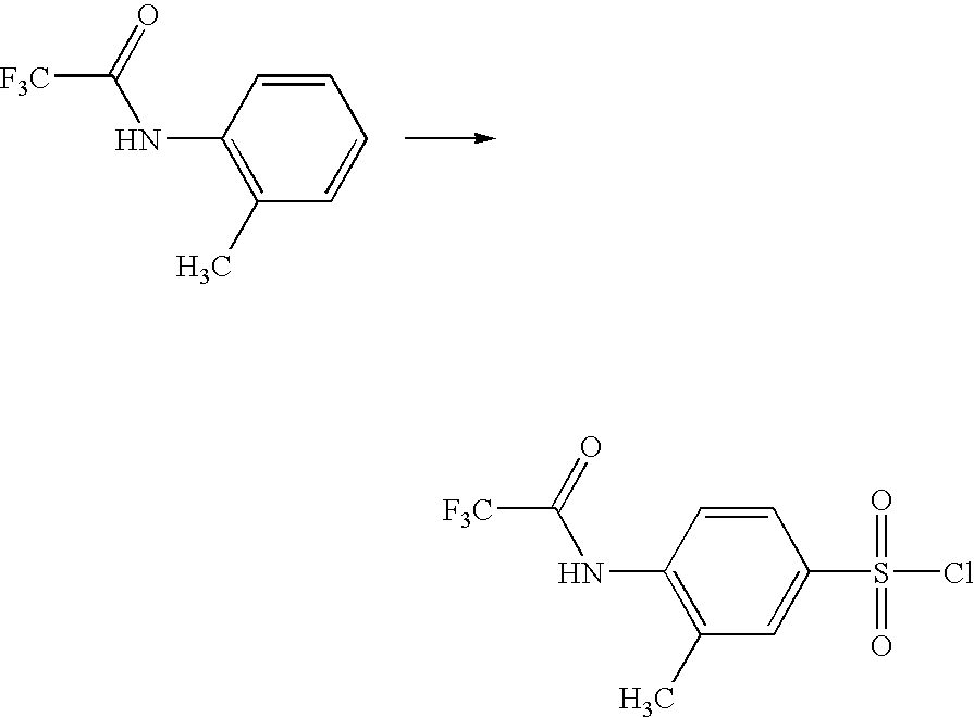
C1(NC([F3C])=O)=C(C)C=CC=C1.C1(NC([F3C])=O)=C(C)C=C(S(=O)(=O)Cl)C=C1
